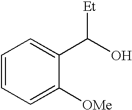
C1=CC=C([OMe])C(C(O)[Et])=C1
